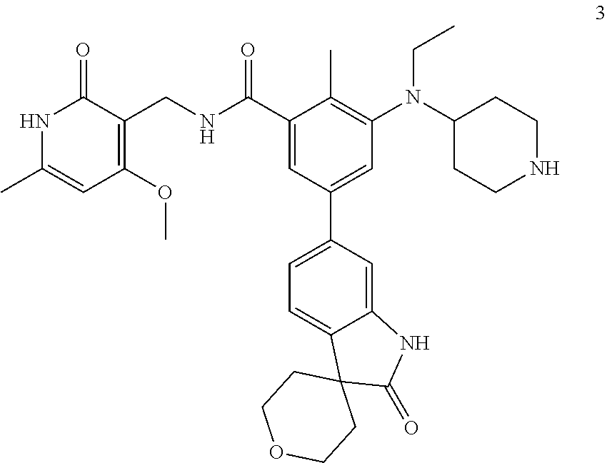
C1(C(NCC2=C(OC)C=C(C)NC2=O)=O)=CC(C2=CC=C3C(=C2)NC(=O)C32CCOCC2)=CC(N(C2CCNCC2)CC)=C1C
